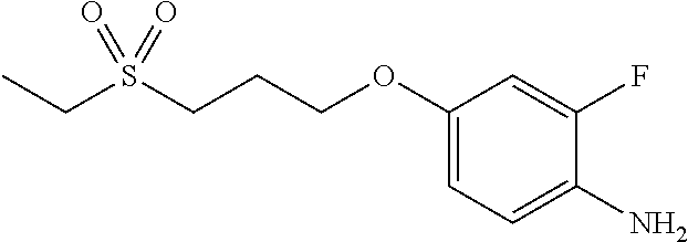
C1(OCCCS(CC)(=O)=O)=CC=C(N)C(F)=C1
